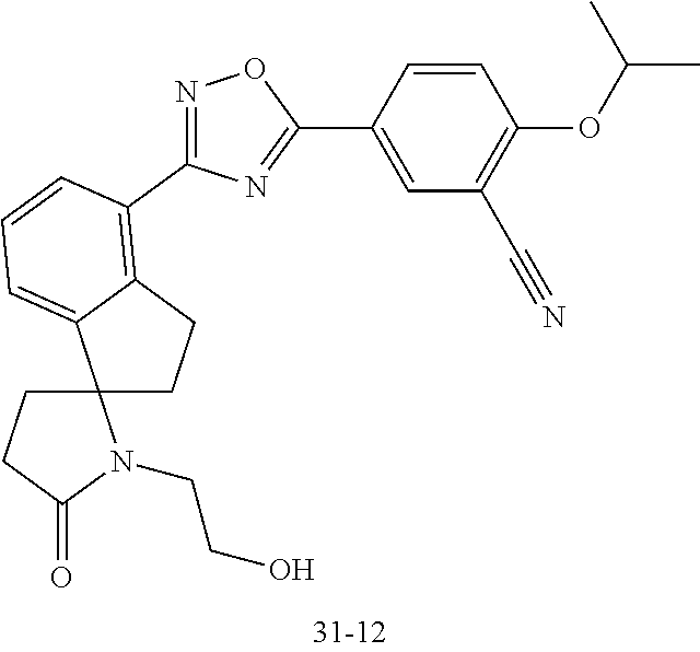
C12(CCC3=C(C4=NOC(C5=CC(C#N)=C(OC(C)C)C=C5)=N4)C=CC=C13)CCC(=O)N2CCO
